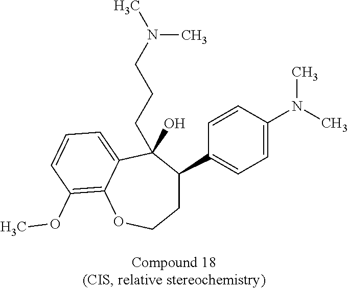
C1=CC(N(C)C)=CC=C1C1CCOC2=C(OC)C=CC=C2C1(O)CCCN(C)C
